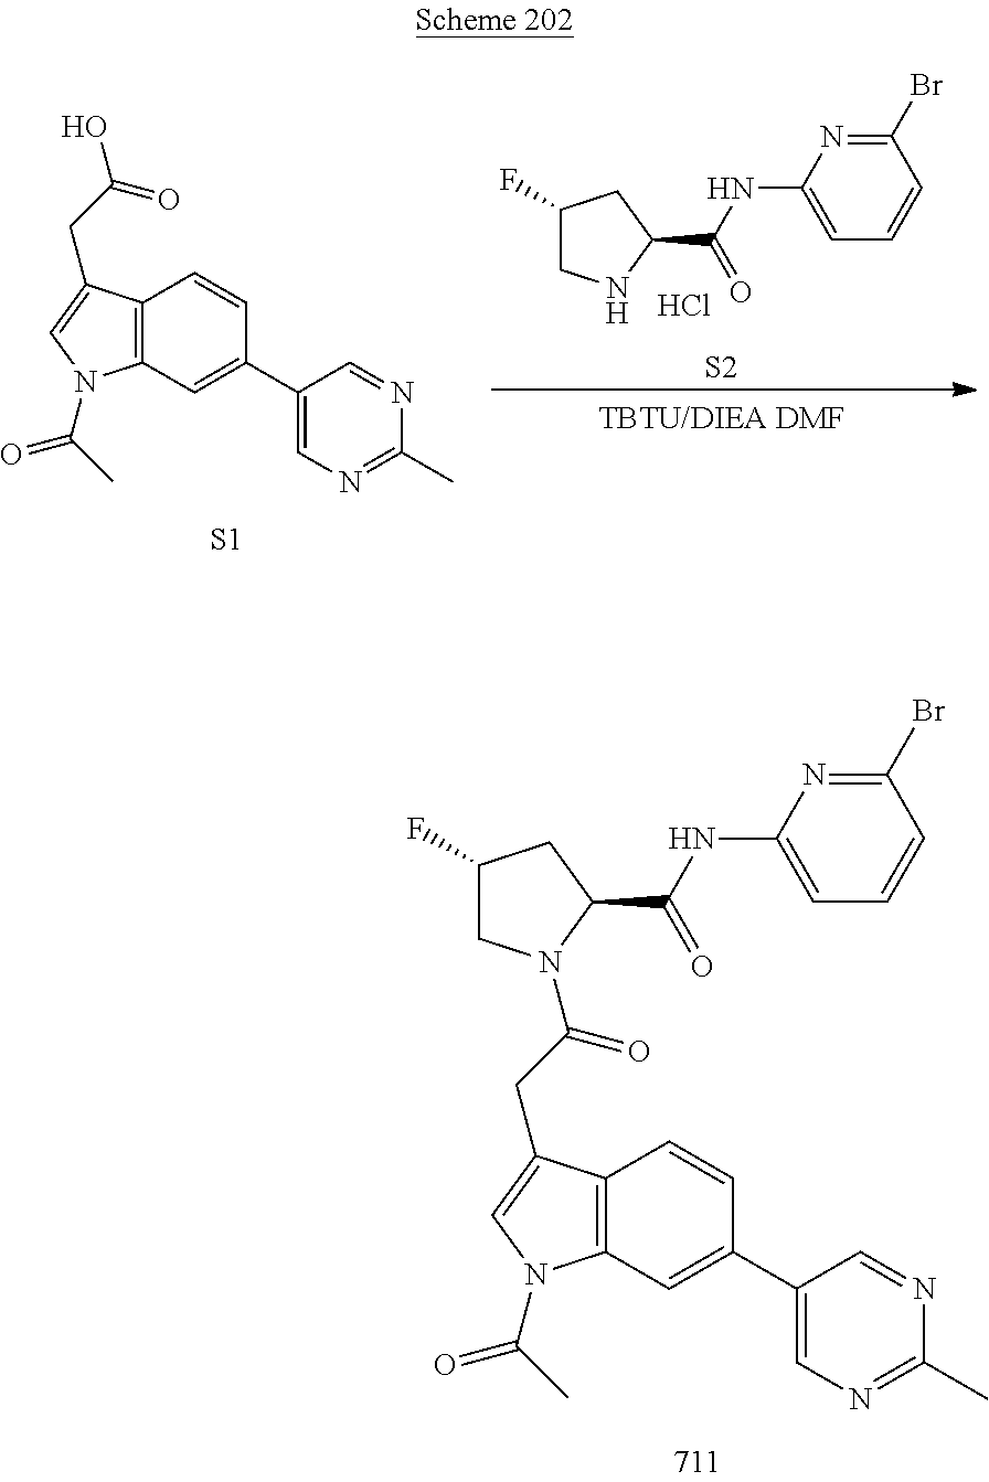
C1(Br)=NC(NC(C2CC(F)CN2C(CC2=CN(C(C)=O)C3=C2C=CC(C2=CN=C(C)N=C2)=C3)=O)=O)=CC=C1.Cl.C1(Br)=NC(NC(C2NCC(F)C2)=O)=CC=C1.[S2].C12=C(C=C(C3=CN=C(C)N=C3)C=C1)N(C(C)=O)C=C2CC(O)=O.[S1]
